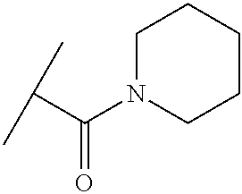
C(C)(C)C(N1CCCCC1)=O
